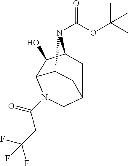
C12C3C(O)C(N1C(OC(C)(C)C)=O)CC(C2)CN3C(=O)CC(F)(F)F
